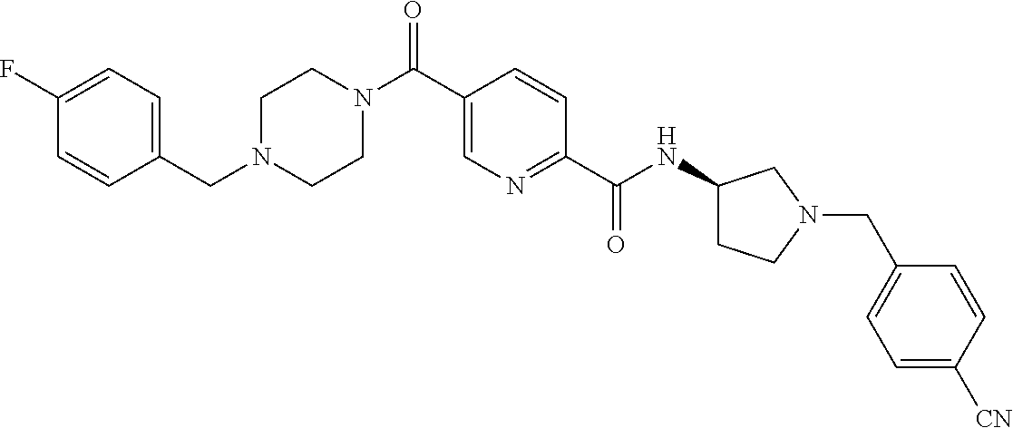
N(C(C1=NC=C(C(N2CCN(CC3=CC=C(F)C=C3)CC2)=O)C=C1)=O)C1CCN(CC2=CC=C([CN])C=C2)C1
